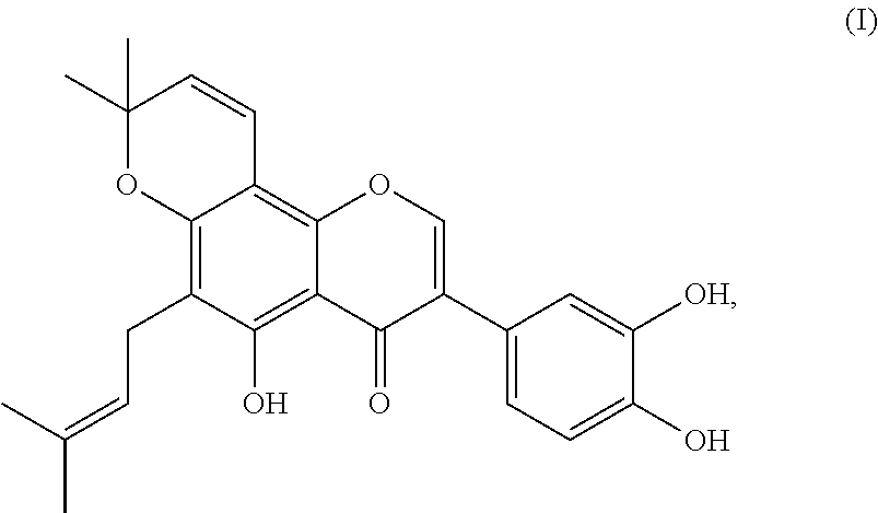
C12=C(CC=C(C)C)C(O)=C3C(=C1C=CC(C)(C)O2)OC=C(C1=CC=C(O)C([OH])=C1)C3=O
